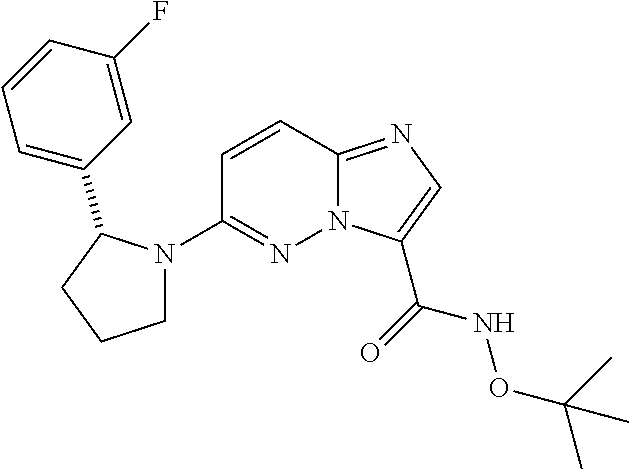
N12C(=NC=C1C(=O)NOC(C)(C)C)C=CC(N1CCCC1C1=CC=CC(F)=C1)=N2
